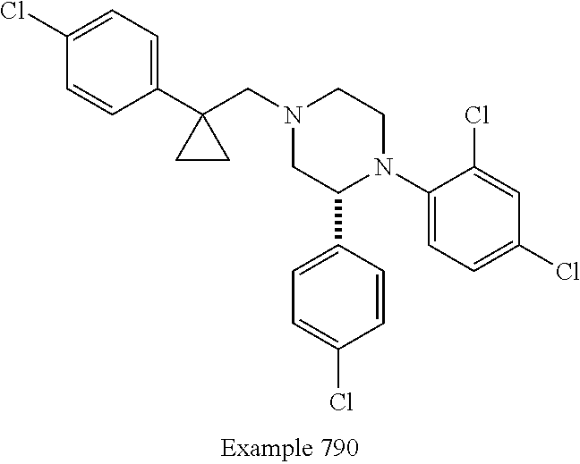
C1(C2N(C3=CC=C(Cl)C=C3Cl)CCN(CC3(C4=CC=C(Cl)C=C4)CC3)C2)=CC=C(Cl)C=C1
